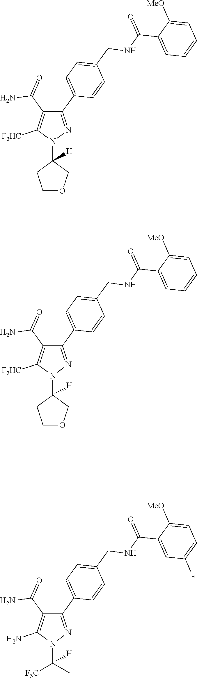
N1(C2([H])COCC2)N=C(C2=CC=C(CNC(C3=CC=CC=C3[MeO])=O)C=C2)C(C(N)=O)=C1[F2HC].N1(C2([H])COCC2)N=C(C2=CC=C(CNC(C3=CC=CC=C3[MeO])=O)C=C2)C(C(N)=O)=C1[F2HC].N1(C([H])([F3C])C)N=C(C2=CC=C(CNC(C3=CC(F)=CC=C3[MeO])=O)C=C2)C(C(N)=O)=C1N
